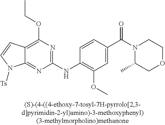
C12=NC(NC3=C(OC)C=C(C(N4C(C)COCC4)=O)C=C3)=NC(OCC)=C1C=CN2[Ts]
